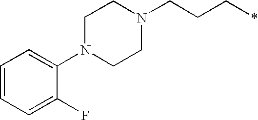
C1N(C2=CC=CC=C2F)CCN(CCC*)C1
